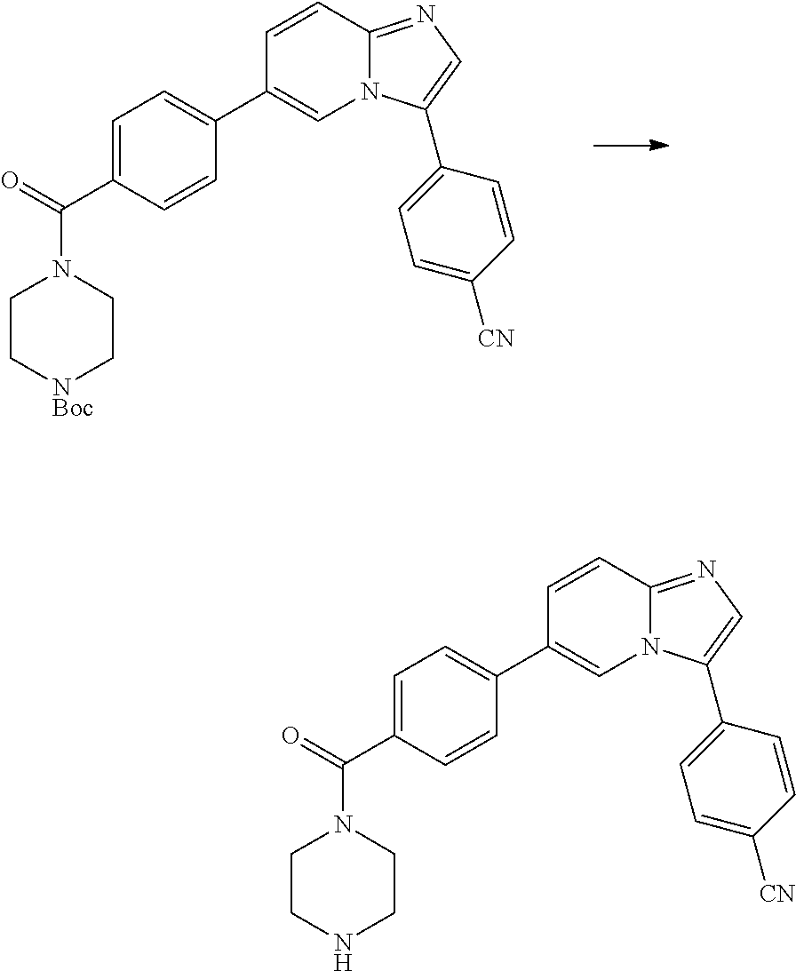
C1(C2=CN3C(=NC=C3C3=CC=C([CN])C=C3)C=C2)=CC=C(C(=O)N2CC[NBoc]CC2)C=C1.C1(C2=CN3C(=NC=C3C3=CC=C([CN])C=C3)C=C2)=CC=C(C(=O)N2CCNCC2)C=C1
